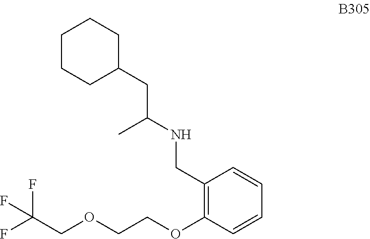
C(NC(CC1CCCCC1)C)C1=C(OCCOCC(F)(F)F)C=CC=C1
